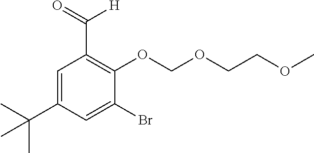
C(C1=C(OCOCCOC)C(Br)=CC(C(C)(C)C)=C1)(=O)[H]
